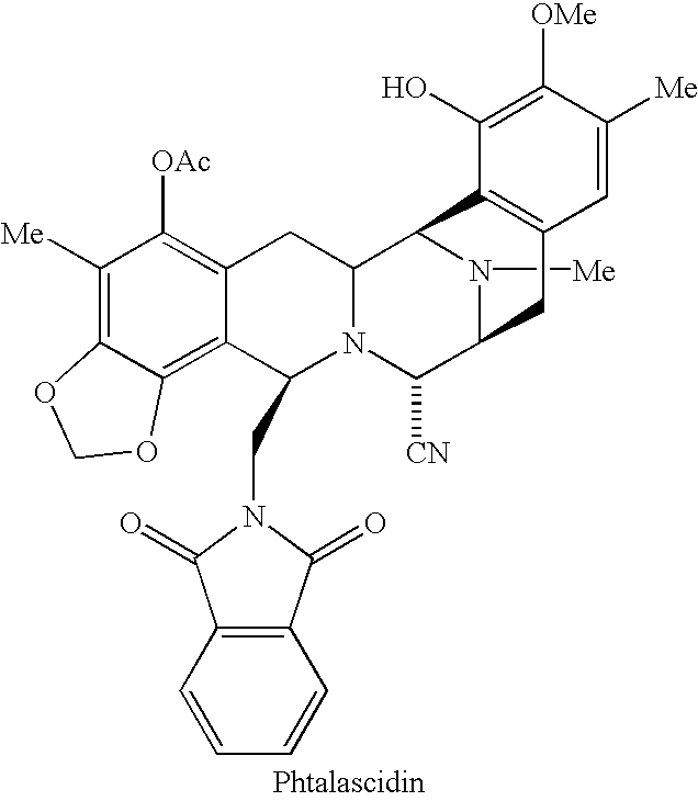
C1([Me])=C2C(=C3C(=C1[OAc])CC1N(C3CN3C(=O)C4=C(C3=O)C=CC=C4)C([CN])C3N([Me])C1C1=C(C3)C=C([Me])C([OMe])=C1O)OCO2
